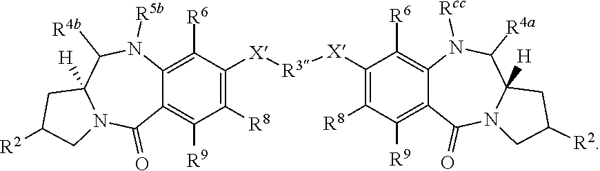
C12=C([R6])C([X][R3][X]C3=C([R8])C([R9])=C4C(=C3[R6])N([Rcc])C([R4a])C3([H])N(C4=O)CC([R2])C3)=C([R8])C([R9])=C1C(=O)N1C([H])(C([R4b])N2[R5b])CC([R2])C1
